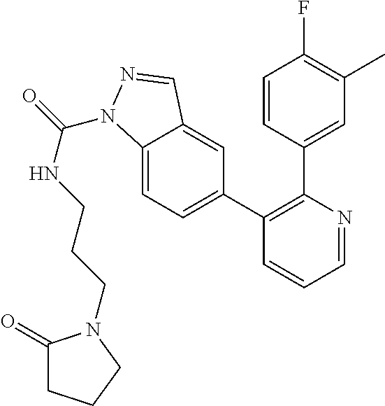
C1=NC(C2=CC(C)=C(F)C=C2)=C(C2=CC=C3C(=C2)C=NN3C(=O)NCCCN2C(=O)CCC2)C=C1
